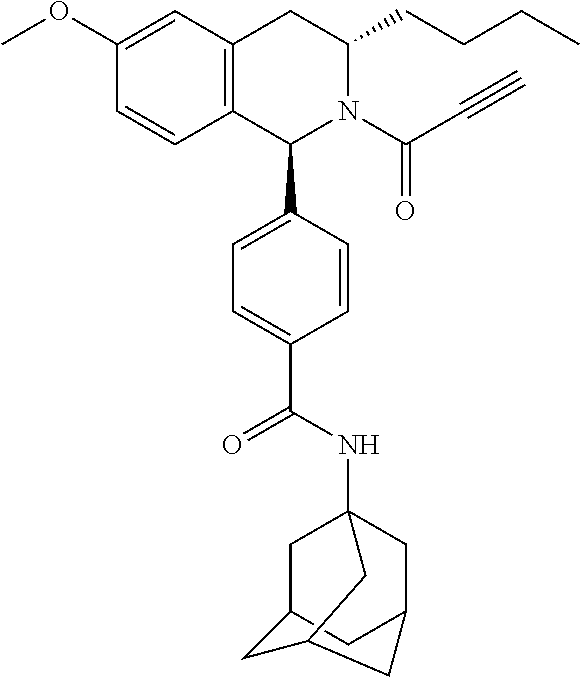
C1(OC)=CC2=C(C=C1)C(C1=CC=C(C(=O)NC34CC5CC(C3)CC(C4)C5)C=C1)N(C(=O)C#C)C(CCCC)C2
